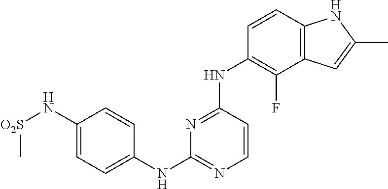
C1=C(N[O2S]C)C=CC(NC2=NC=CC(NC3=C(F)C4=C(C=C3)NC(C)=C4)=N2)=C1
